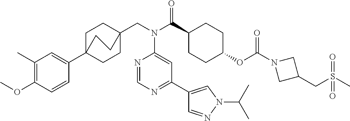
C1(C)=C(OC)C=CC(C23CCC(CN(C(C4CCC(OC(N5CC(CS(C)(=O)=O)C5)=O)CC4)=O)C4=CC(C5=CN(C(C)C)N=C5)=NC=N4)(CC2)CC3)=C1
